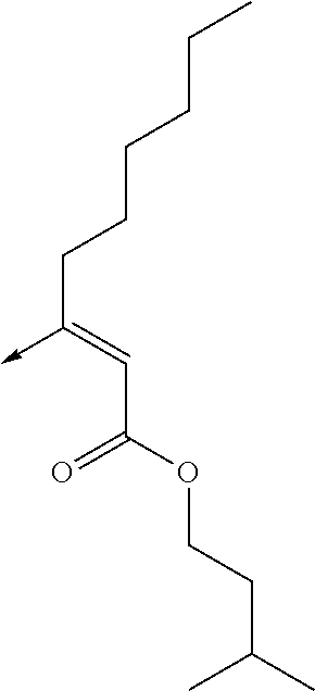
C(C(OCCC(C)C)=O)=C(CCCCCC)->C
